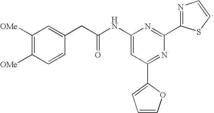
C1(NC(CC2=CC([OMe])=C([OMe])C=C2)=O)=CC(C2=CC=CO2)=NC(C2=NC=CS2)=N1
